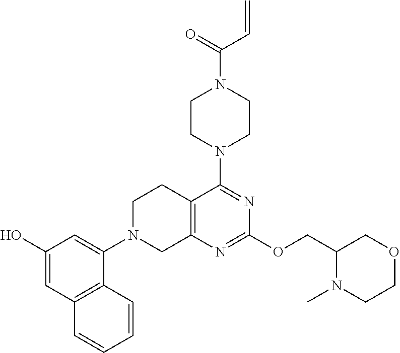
C12=C(N=C(OCC3N(C)CCOC3)N=C1N1CCN(C(C=C)=O)CC1)CN(C1=CC(O)=CC3=C1C=CC=C3)CC2
